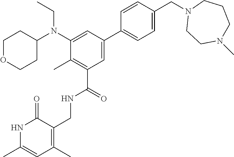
C1OCCC(N(C2=CC(C3=CC=C(CN4CCN(C)CCC4)C=C3)=CC(C(NCC3=C(C)C=C(C)NC3=O)=O)=C2C)CC)C1
